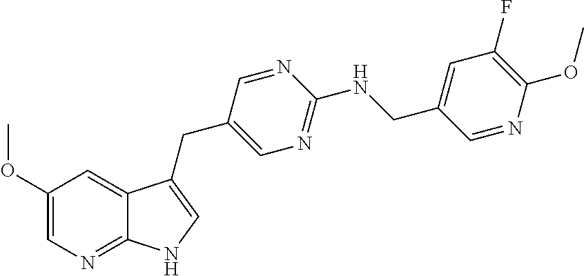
C1(OC)=CN=C2C(=C1)C(CC1=CN=C(NCC3=CC(F)=C(OC)N=C3)N=C1)=CN2
